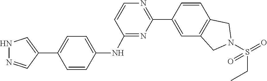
C1=CC2=C(CN(S(CC)(=O)=O)C2)C=C1C1=NC=CC(NC2=CC=C(C3=CNN=C3)C=C2)=N1
